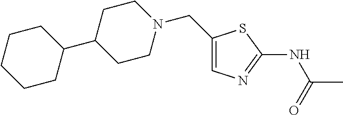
C1(CN2CCC(C3CCCCC3)CC2)=CN=C(NC(C)=O)S1
